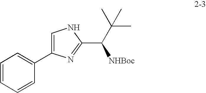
C1=CC=CC(C2=CNC(C(C(C)(C)C)[NHBoc])=N2)=C1
